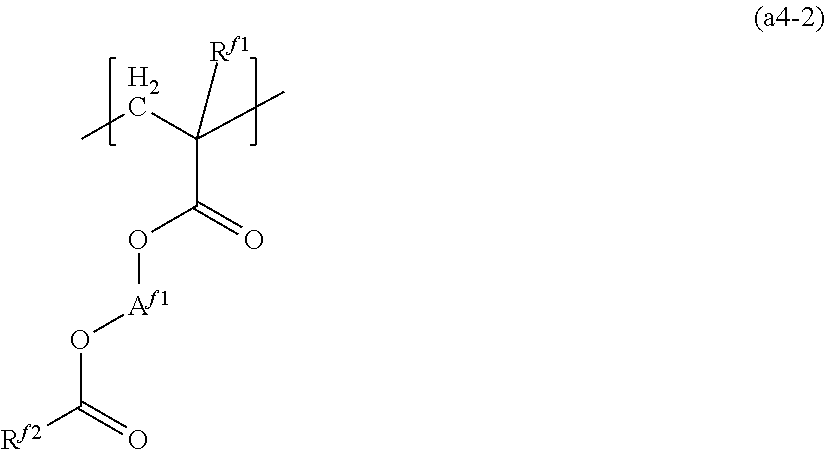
C(C(=O)O[Af1]OC([Rf2])=O)(CC)(C)[Rf1]
